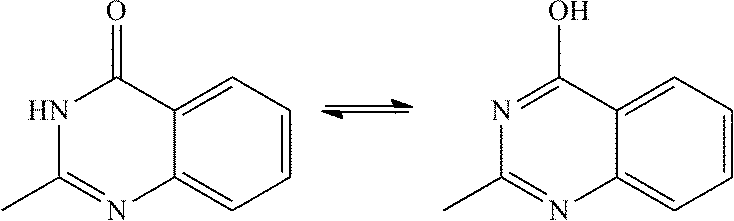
N1C(C)=NC2=CC=CC=C2C1=O.N1=C(O)C2=CC=CC=C2N=C1C
